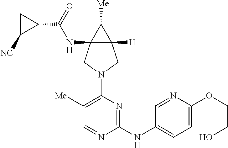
C1([Me])=C(N2CC3(NC(C4CC4[NC])=O)C([H])(C2)C3[Me])N=C(NC2=CC=C(OCCO)N=C2)N=C1
